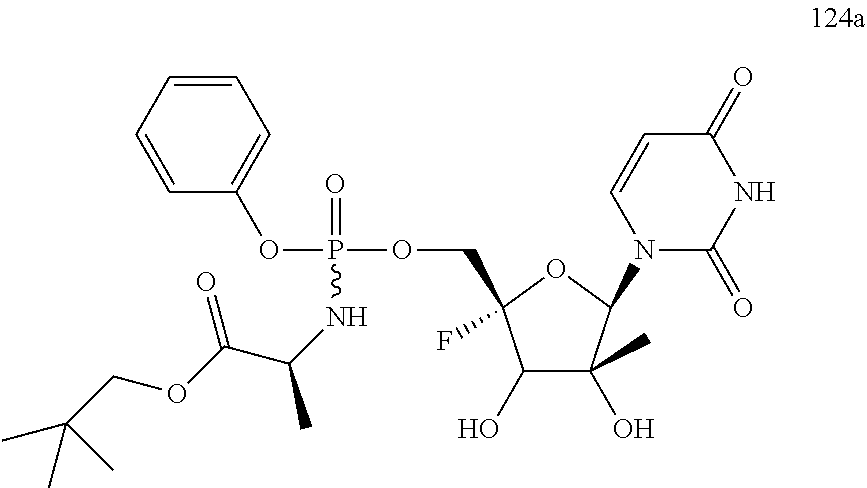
C1=CC=CC=C1OP(=O)(NC(C)C(OCC(C)(C)C)=O)OCC1(F)C(O)C(O)(C)C(N2C(=O)NC(=O)C=C2)O1
